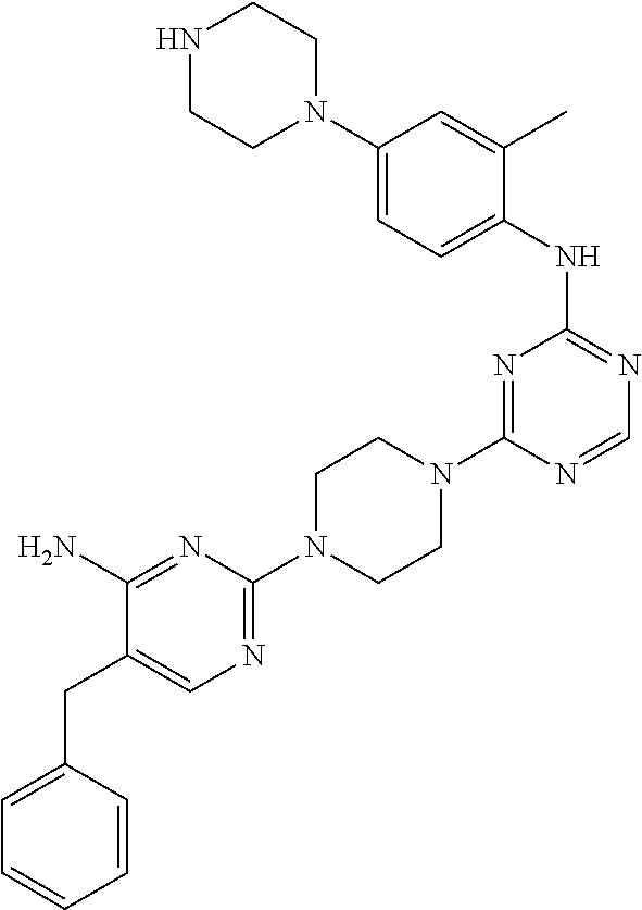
C1(N2CCN(C3=NC(NC4=CC=C(N5CCNCC5)C=C4C)=NC=N3)CC2)=NC=C(CC2=CC=CC=C2)C(N)=N1
